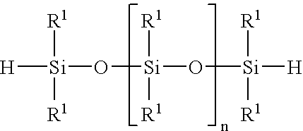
[H][Si]([R1])([R1])O[Si]([R1])(O[Si]([R1])([R1])[H])[R1]
